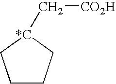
C1CC[*C](C[CO2H])C1
